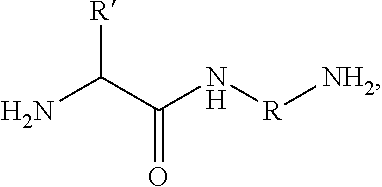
NC(C(N[R][NH2])=O)[R]
